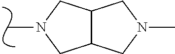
N1(C)CC2C(C1)CN(C)C2
